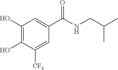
C1=C([CF3])C(O)=C(O)C=C1C(NCC(C)C)=O
